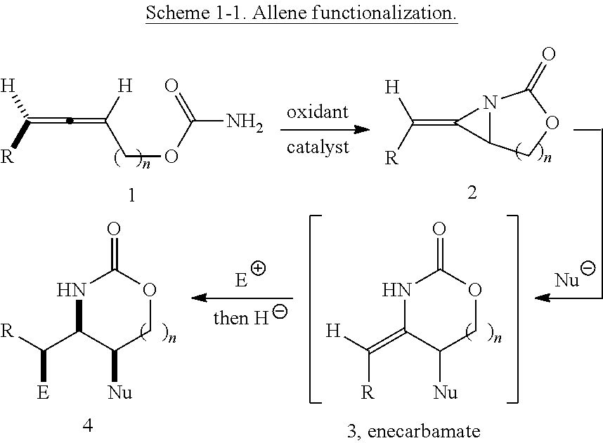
C([R])([H])=C=C(COC(N)=O)[H].N12C(COC1=O)C2=C([R])[H].N1C(=C([H])[R])C([Nu])COC1=O.N1C(C([R])[E])C([Nu])COC1=O
